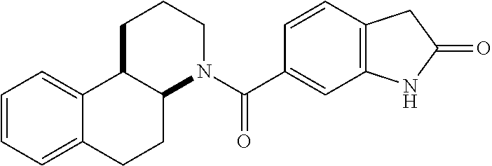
C12=CC=CC=C1CCC1C2CCCN1C(=O)C1=CC2=C(C=C1)CC(=O)N2
